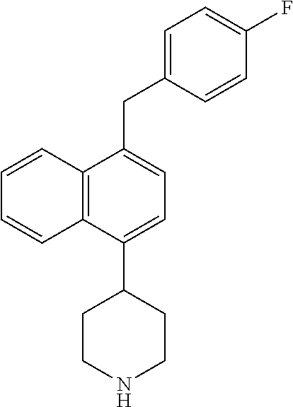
C1=C(CC2=CC=C(F)C=C2)C2=C(C=CC=C2)C(C2CCNCC2)=C1
